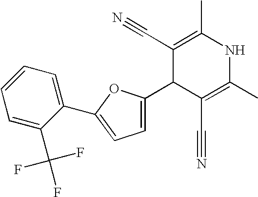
C1=C(C2C(C#N)=C(C)NC(C)=C2C#N)OC(C2=CC=CC=C2C(F)(F)F)=C1
